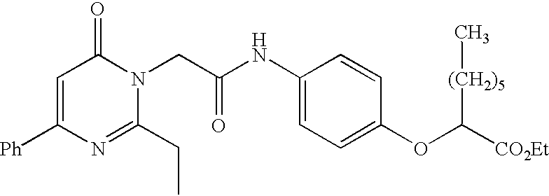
C1=C([Ph])N=C(CC)N(CC(NC2=CC=C(OC([CO2Et])[(CH2)5]C)C=C2)=O)C1=O
